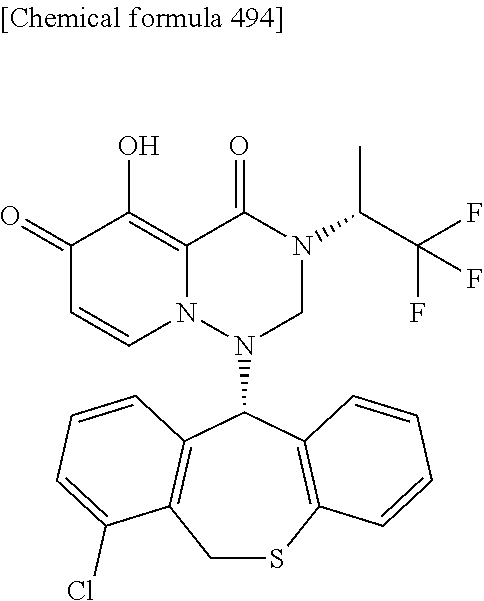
C1(=O)C=CN2C(=C1O)C(=O)N(C(C(F)(F)F)C)CN2C1C2=C(CSC3=C1C=CC=C3)C(Cl)=CC=C2
